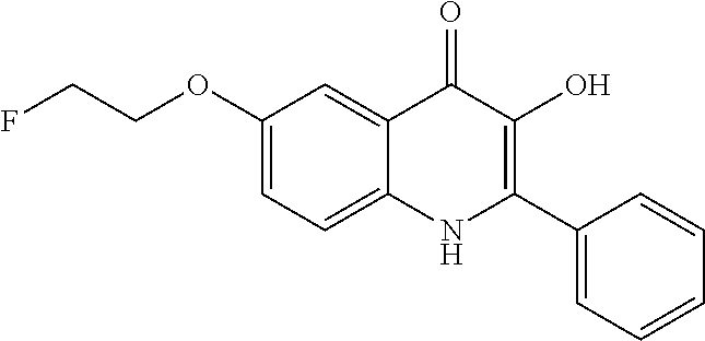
C1(OCCF)=CC=C2C(=C1)C(=O)C(O)=C(C1=CC=CC=C1)N2
